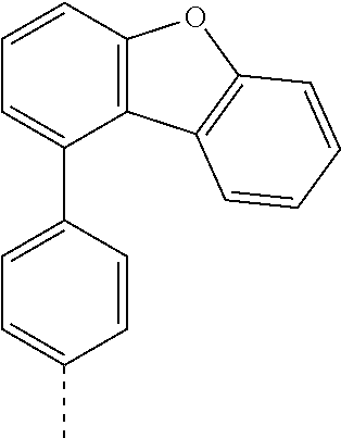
C12=C(C3=C(O1)C=CC=C3)C(C1=CC=C(C)C=C1)=CC=C2
